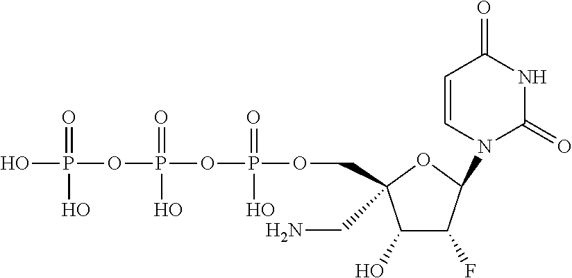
C1(O)C(F)C(N2C=CC(=O)NC2=O)OC1(CN)COP(OP(OP(O)(=O)O)(=O)O)(=O)O
